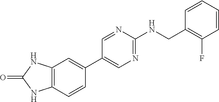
C1=NC(NCC2=C(F)C=CC=C2)=NC=C1C1=CC2=C(C=C1)NC(=O)N2
